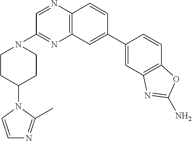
C12=C(C=CC(C3=CC4=C(C=C3)OC(N)=N4)=C1)N=CC(N1CCC(N3C(C)=NC=C3)CC1)=N2
